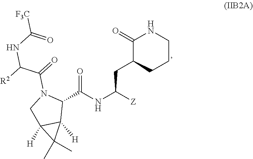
C1(C(NC([Z])CC2CCCNC2=O)=O)N(C(=O)C([R2])NC(=O)[F3C])CC2([H])C1([H])C2(C)C
